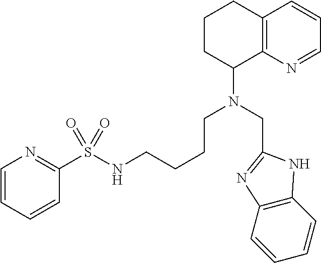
C1=CC2=C(N=C1)C(N(CC1=NC3=C(C=CC=C3)N1)CCCCNS(C1=NC=CC=C1)(=O)=O)CCC2
